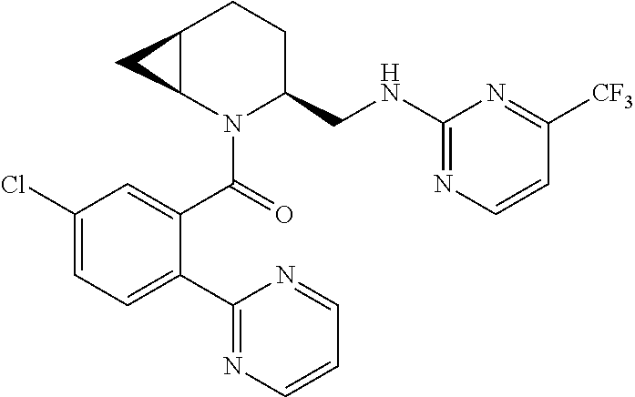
C1(C(=O)N2C(CNC3=NC=CC([CF3])=N3)CCC3C2C3)=CC(Cl)=CC=C1C1=NC=CC=N1
